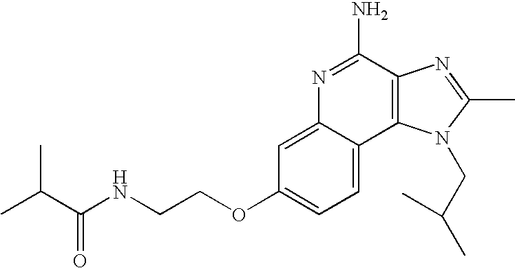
C1=C2C(=CC=C1OCCNC(C(C)C)=O)C1=C(C(N)=N2)N=C(C)N1CC(C)C
